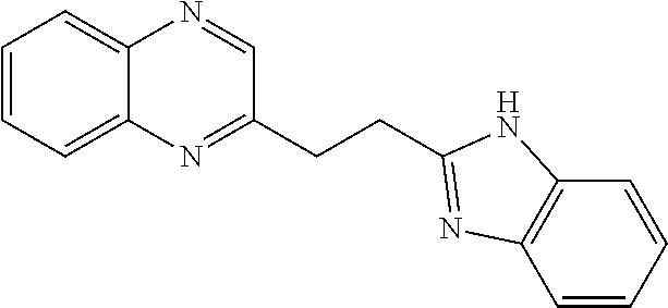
C1=CC=C2C(=C1)N=CC(CCC1=NC3=C(N1)C=CC=C3)=N2
